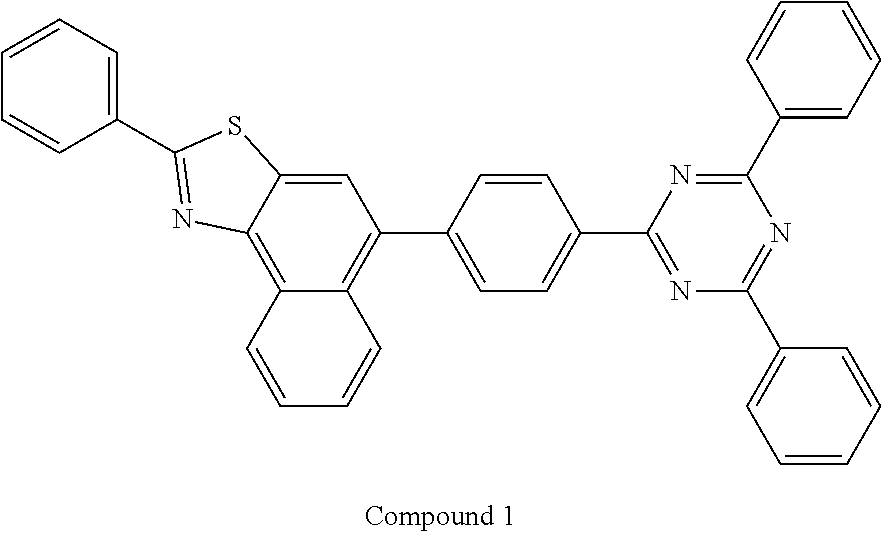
C12=C3C(=CC(C4=CC=C(C5=NC(C6=CC=CC=C6)=NC(C6=CC=CC=C6)=N5)C=C4)=C1C=CC=C2)SC(C1=CC=CC=C1)=N3
